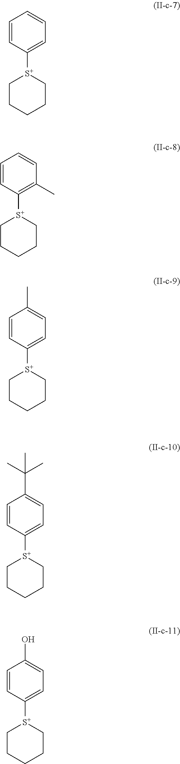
C1=CC([S+]2CCCCC2)=CC=C1.C1=CC([S+]2CCCCC2)=C(C)C=C1.C1=CC([S+]2CCCCC2)=CC=C1C.C1=CC([S+]2CCCCC2)=CC=C1C(C)(C)C.C1=CC([S+]2CCCCC2)=CC=C1O
